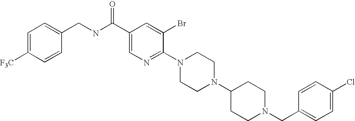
C1(Cl)=CC=C(CN2CCC(N3CCN(C4=NC=C(C(NCC5=CC=C([F3C])C=C5)=O)C=C4Br)CC3)CC2)C=C1
